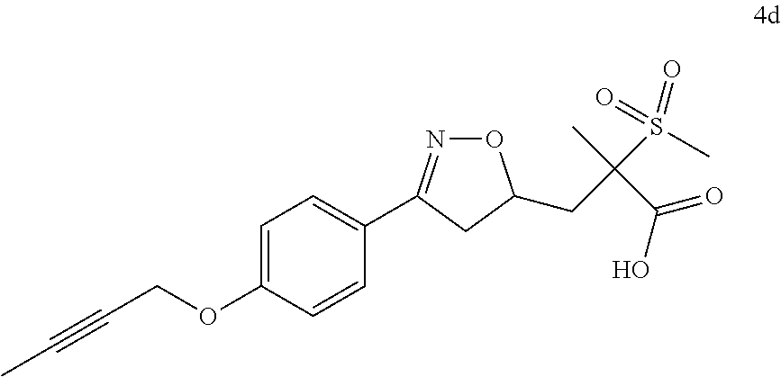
C1=C(OCC#CC)C=CC(C2=NOC(CC(C)(C(=O)O)S(C)(=O)=O)C2)=C1
